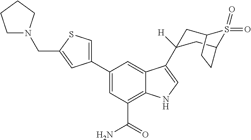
C1(C2=CSC(CN3CCCC3)=C2)=CC(C(N)=O)=C2C(=C1)C(C1([H])CC3S(=O)(=O)C(C1)CC3)=CN2
